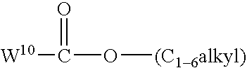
[W10]C(=O)O[(C16alkyl)]
